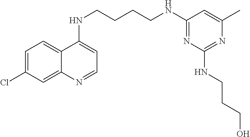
C12=CC=C(Cl)C=C1N=CC=C2NCCCCNC1=NC(NCCCO)=NC(C)=C1
